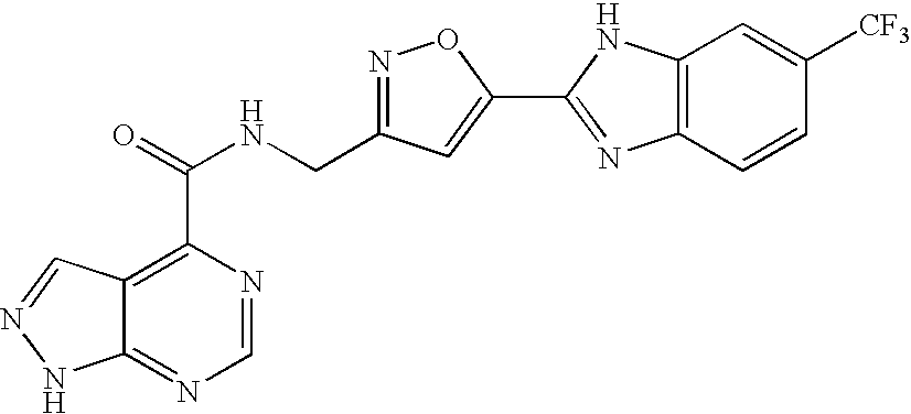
C12=NC=NC(C(=O)NCC3=NOC(C4=NC5=C(N4)C=C([CF3])C=C5)=C3)=C1C=NN2
